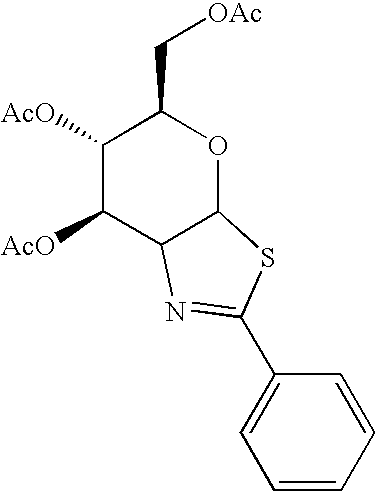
C1([AcO])C([AcO])C2C(OC1C[OAc])SC(C1=CC=CC=C1)=N2
